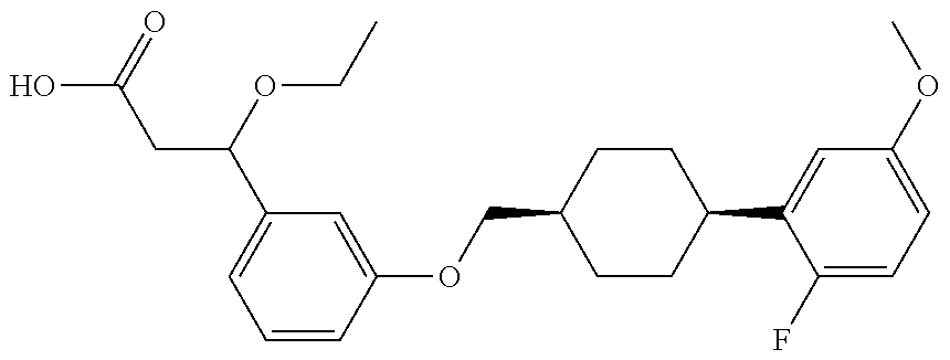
OC(=O)CC(C1=CC=CC(OCC2CCC(C3=CC(OC)=CC=C3F)CC2)=C1)OCC
